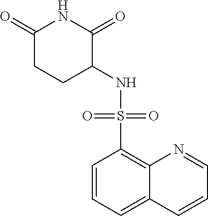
C1(=O)CCC(NS(=O)(C2=C3C(=CC=C2)C=CC=N3)=O)C(=O)N1
